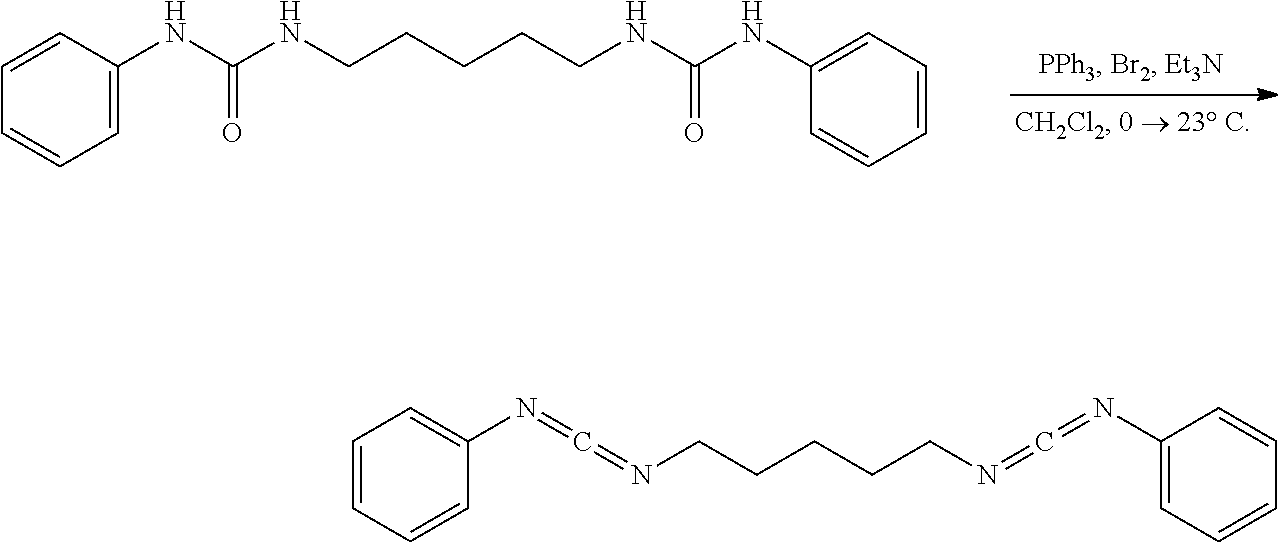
C1=CC(NC(NCCCCCNC(NC2=CC=CC=C2)=O)=O)=CC=C1.C1=CC=CC(N=C=NCCCCCN=C=NC2=CC=CC=C2)=C1
